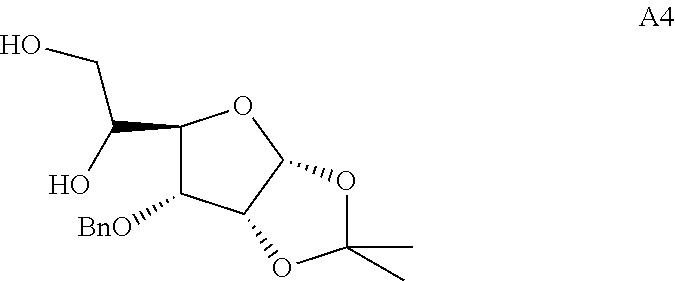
C1(C(O)CO)C([BnO])C2C(O1)OC(C)(C)O2
